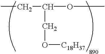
CCC(OC)CO[C18H37]
